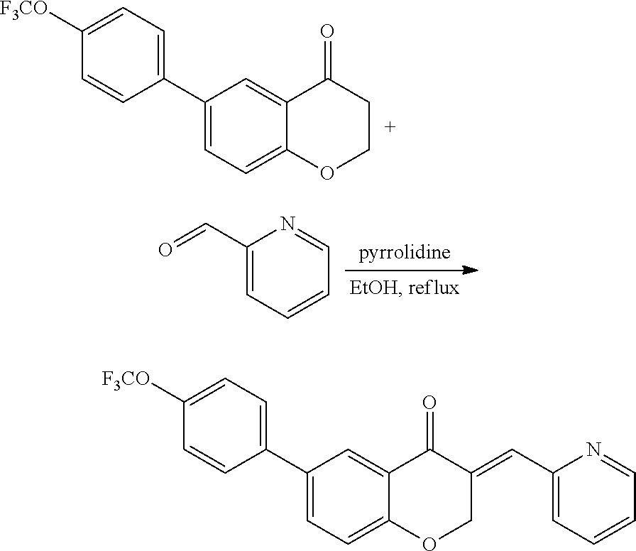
C1([F3CO])=CC=C(C2=CC=C3C(=C2)C(=O)CCO3)C=C1.C1(C=O)=CC=CC=N1.C1([F3CO])=CC=C(C2=CC=C3C(=C2)C(=O)C(=CC2=CC=CC=N2)CO3)C=C1
